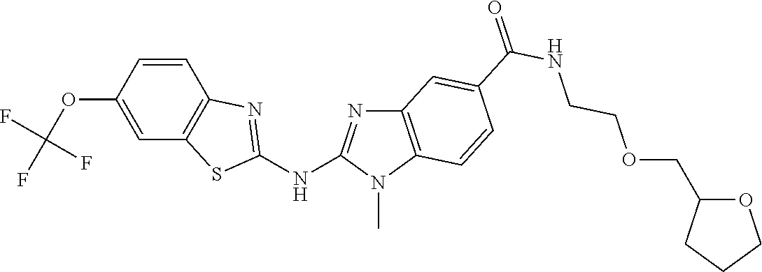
O(C1=CC2=C(C=C1)N=C(NC1=NC3=C(N1C)C=CC(C(NCCOCC1OCCC1)=O)=C3)S2)C(F)(F)F
